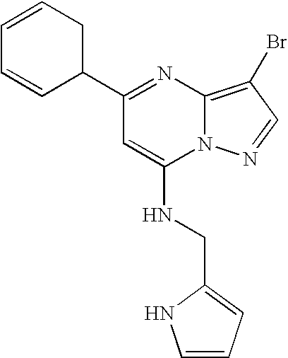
C1(C2CC=CC=C2)=NC2=C(Br)C=NN2C(NCC2=CC=CN2)=C1
